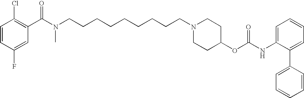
C1=CC(F)=CC(C(N(CCCCCCCCCN2CCC(OC(NC3=CC=CC=C3C3=CC=CC=C3)=O)CC2)C)=O)=C1Cl
